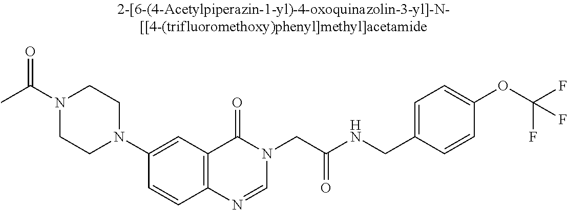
N1(C(C)=O)CCN(C2=CC3=C(C=C2)N=CN(CC(NCC2=CC=C(OC(F)(F)F)C=C2)=O)C3=O)CC1
